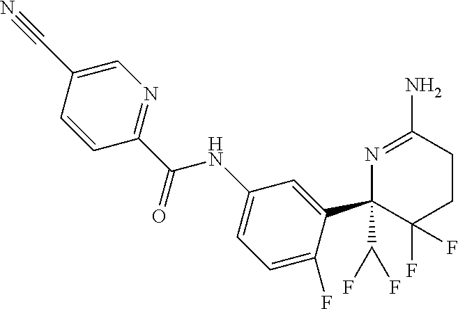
C1=CC(C(NC2=CC=C(F)C(C3(C(F)F)N=C(N)CCC3(F)F)=C2)=O)=NC=C1C#N
